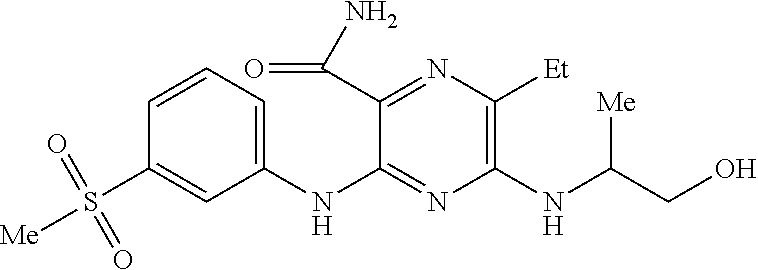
C1(NC2=NC(NC(CO)[Me])=C([Et])N=C2C(N)=O)=CC=CC(S([Me])(=O)=O)=C1
